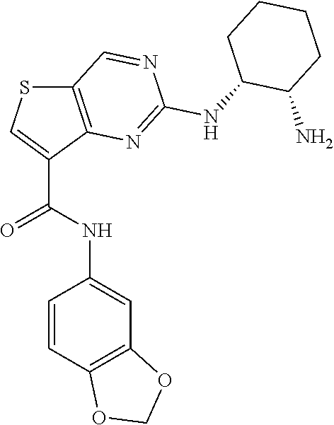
C12=C(C=CC(NC(C3=CSC4=C3N=C(NC3C(N)CCCC3)N=C4)=O)=C1)OCO2
